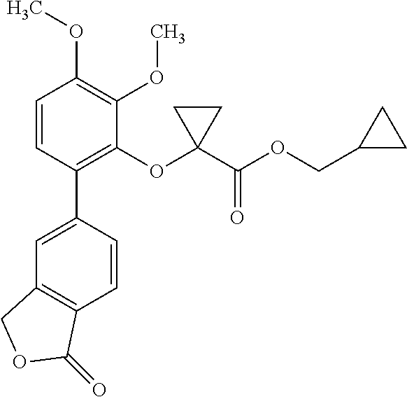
C1=C(C2=C(OC3(C(OCC4CC4)=O)CC3)C(OC)=C(OC)C=C2)C=CC2=C1COC2=O
